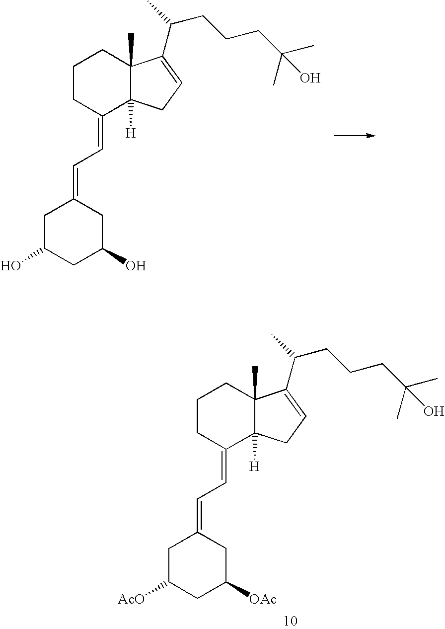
C1C([AcO])CC([OAc])CC1=CC=C1C2([H])C(C)(CCC1)C(C(CCCC(O)(C)C)C)=CC2.C1C(O)CC(O)CC1=CC=C1C2([H])C(C)(CCC1)C(C(CCCC(O)(C)C)C)=CC2
